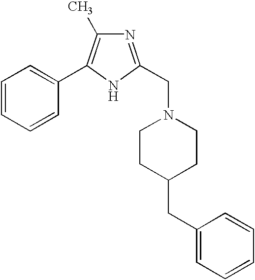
C1=CC=CC=C1C1=C(C)N=C(CN2CCC(CC3=CC=CC=C3)CC2)N1
